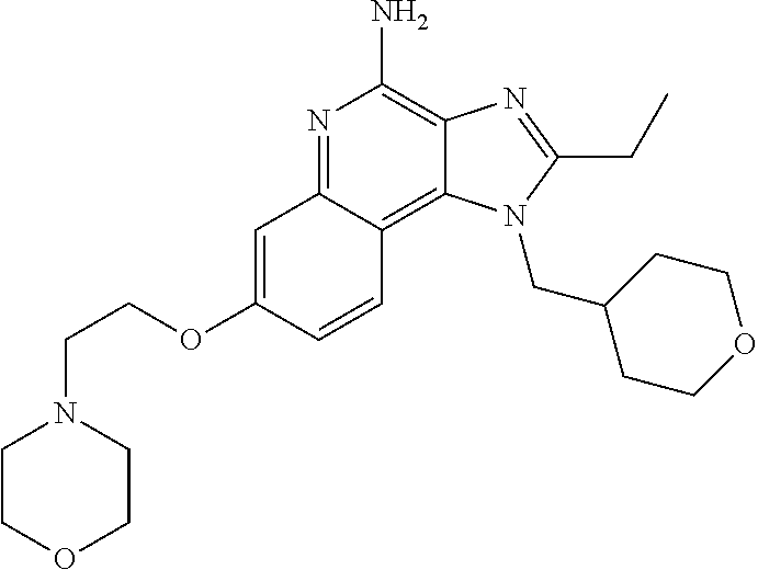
C1=CC2=C3C(=C(N)N=C2C=C1OCCN1CCOCC1)N=C(CC)N3CC1CCOCC1
